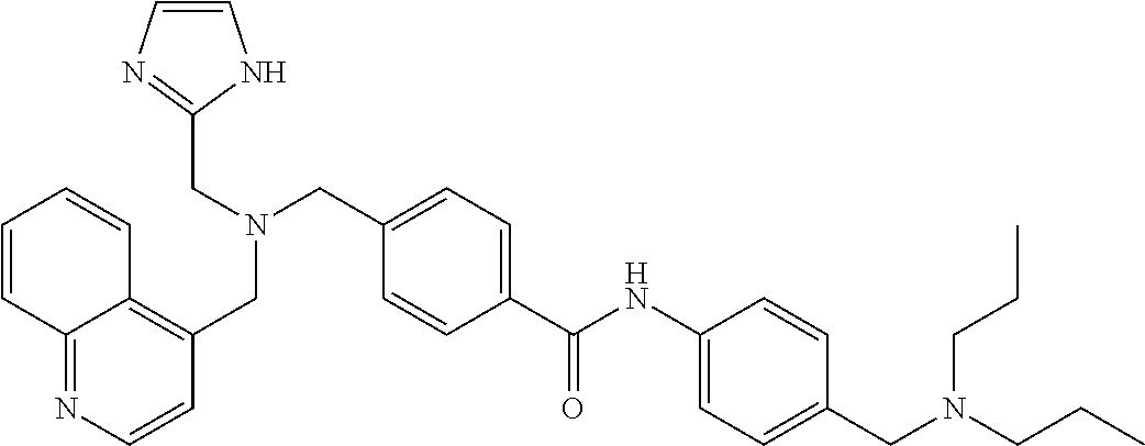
C1=C(C(NC2=CC=C(CN(CCC)CCC)C=C2)=O)C=CC(CN(CC2=NC=CN2)CC2=C3C(=NC=C2)C=CC=C3)=C1
